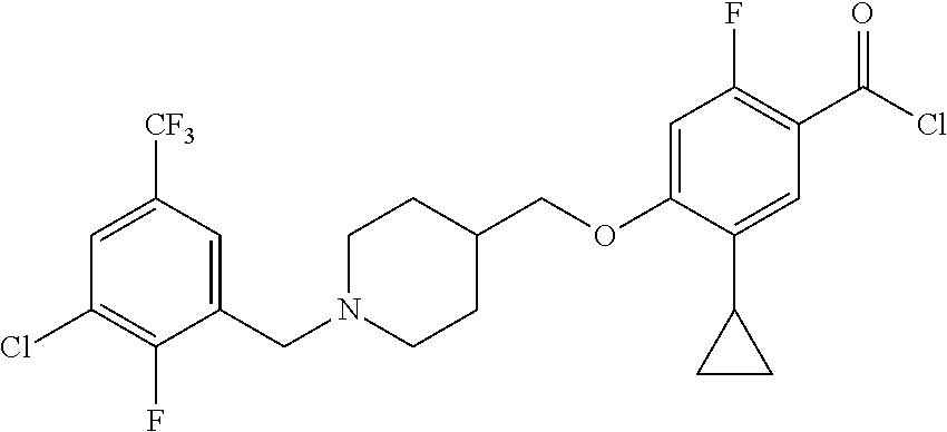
C(N1CCC(COC2=CC(F)=C(C(=O)Cl)C=C2C2CC2)CC1)C1=CC([CF3])=CC(Cl)=C1F
